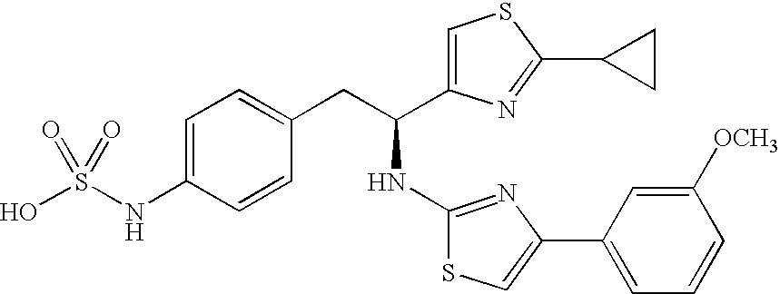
OS(NC1=CC=C(CC(NC2=NC(C3=CC=CC([OCH3])=C3)=CS2)C2=CSC(C3CC3)=N2)C=C1)(=O)=O
